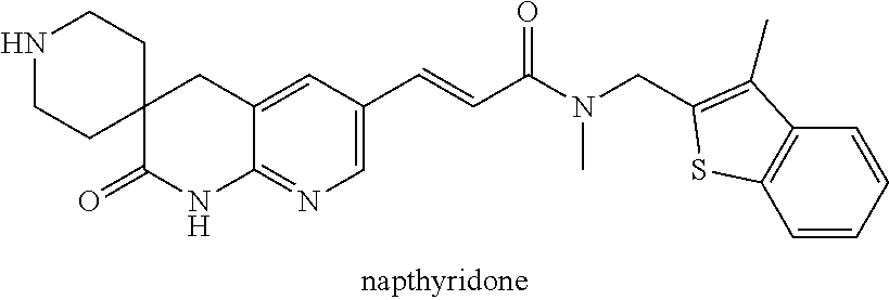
N1CCC2(CC1)C(=O)NC1=NC=C(C=CC(N(CC3=C(C)C4=C(C=CC=C4)S3)C)=O)C=C1C2
